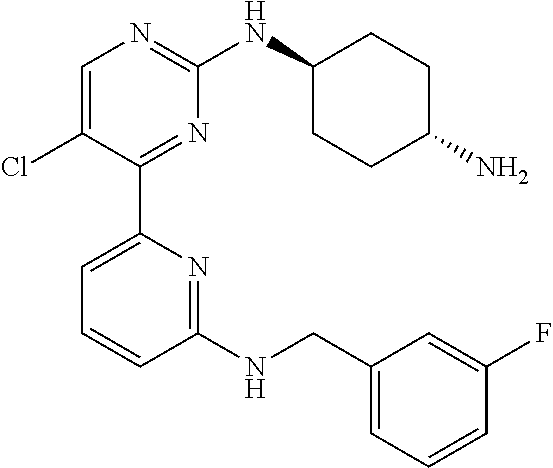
C1=C(Cl)C(C2=CC=CC(NCC3=CC=CC(F)=C3)=N2)=NC(NC2CCC(N)CC2)=N1
